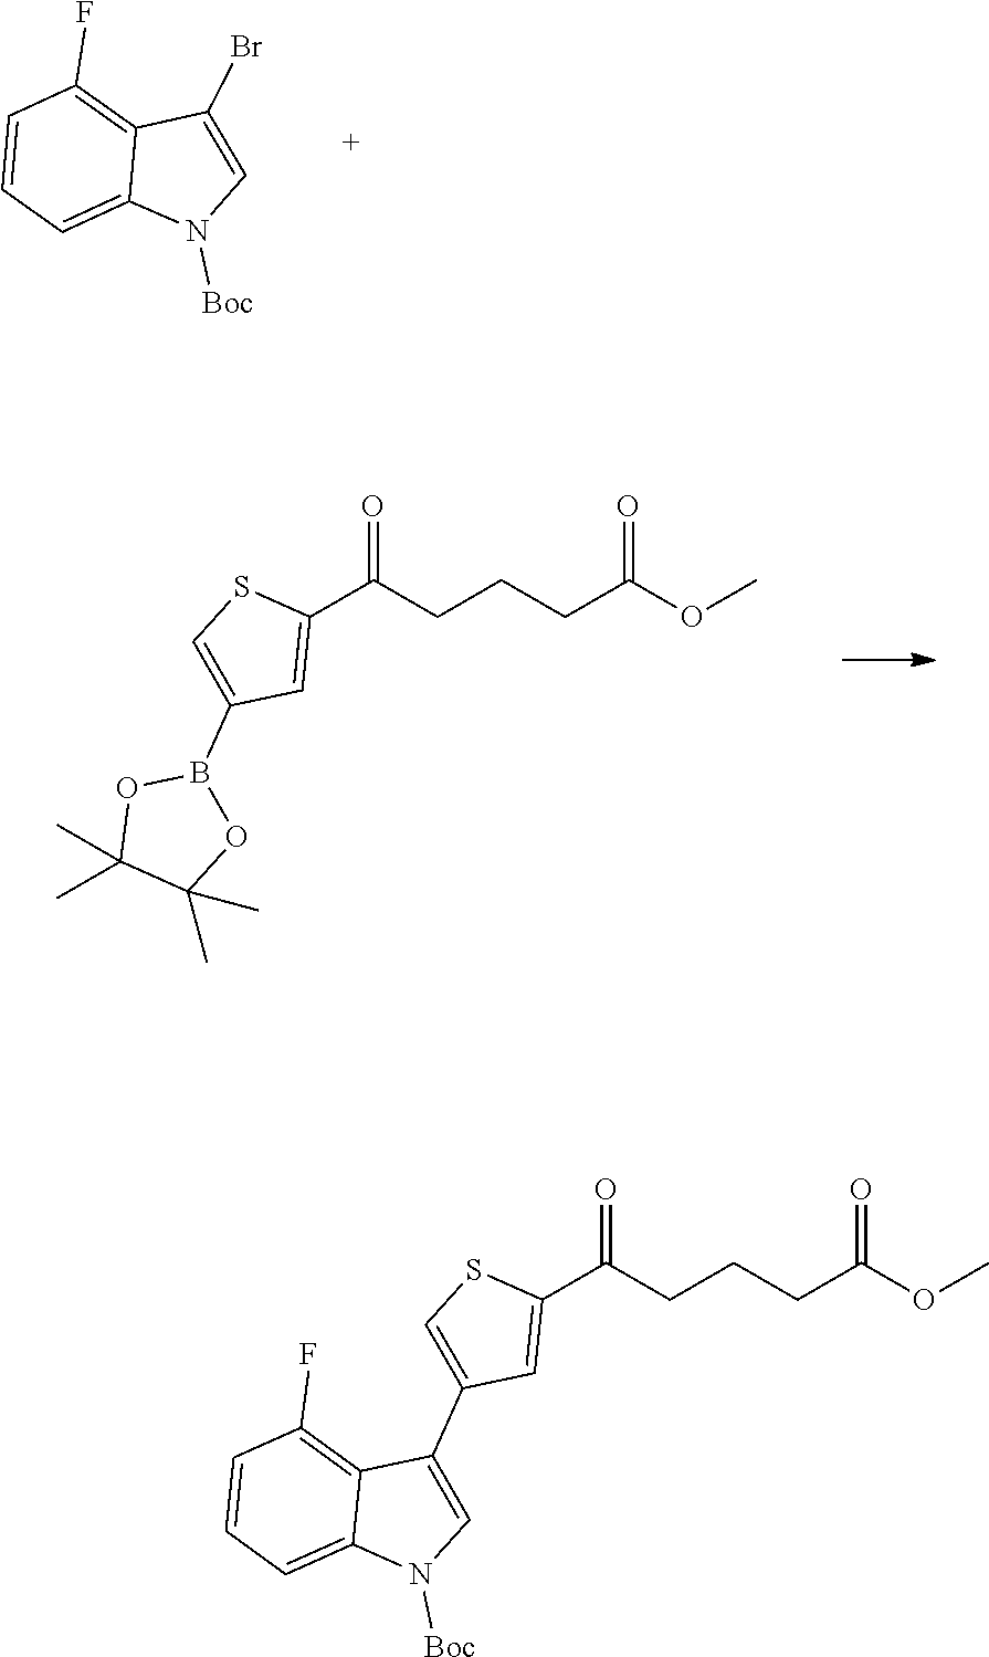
C1=CC=C2C(=C1F)C(Br)=CN2[Boc].O1C(C)(C)C(C)(C)OB1C1=CSC(C(=O)CCCC(=O)OC)=C1.C1(F)=C2C(C3=CSC(C(=O)CCCC(=O)OC)=C3)=CN([Boc])C2=CC=C1
